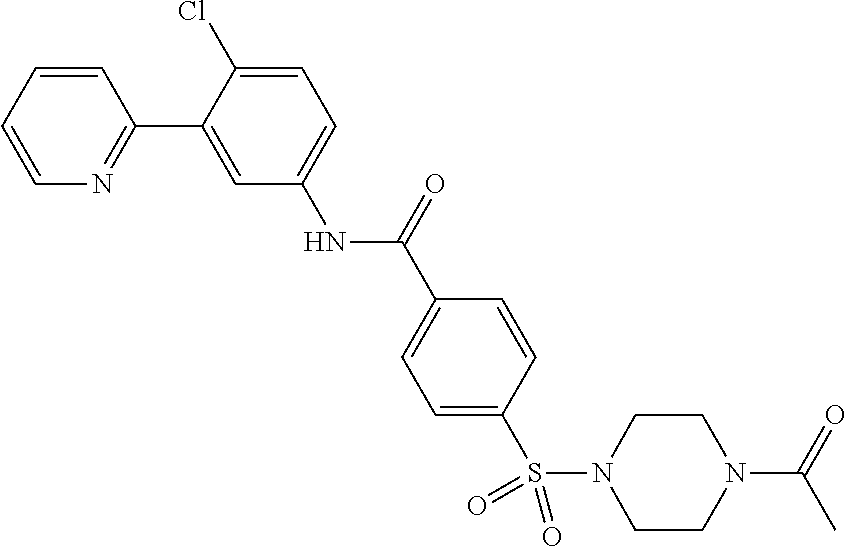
C1=CC=CN=C1C1=CC(NC(=O)C2=CC=C(S(N3CCN(C(=O)C)CC3)(=O)=O)C=C2)=CC=C1Cl
